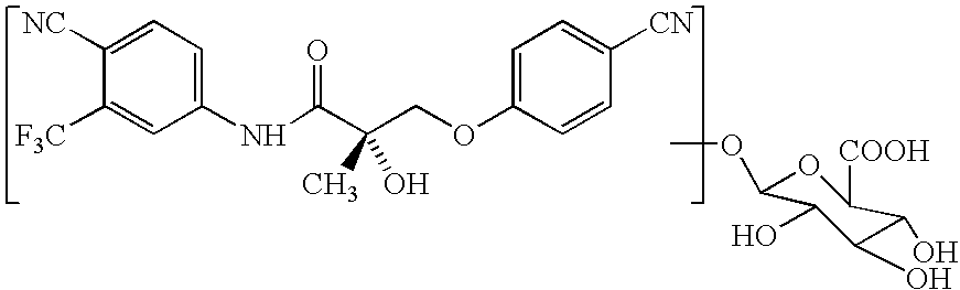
C1([NC])=CC=C(NC(C(COC2=CC=C([CN])C=C2)(C)O)=O)C=C1[F3C].COC1OC([COOH])C(O)C(O)C1O
